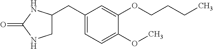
C1C(CC2=CC=C(OC)C(OCCCC)=C2)NC(=O)N1
